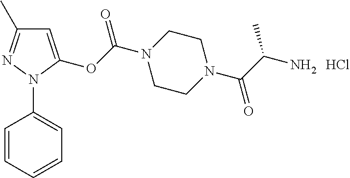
C1=C(OC(N2CCN(C(C(N)C)=O)CC2)=O)N(C2=CC=CC=C2)N=C1C.Cl
